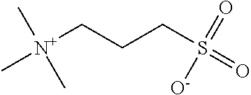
[N+](CCCS(=O)(=O)[O-])(C)(C)C
